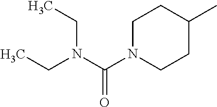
C1N(C(N(CC)CC)=O)CCC(C)C1
